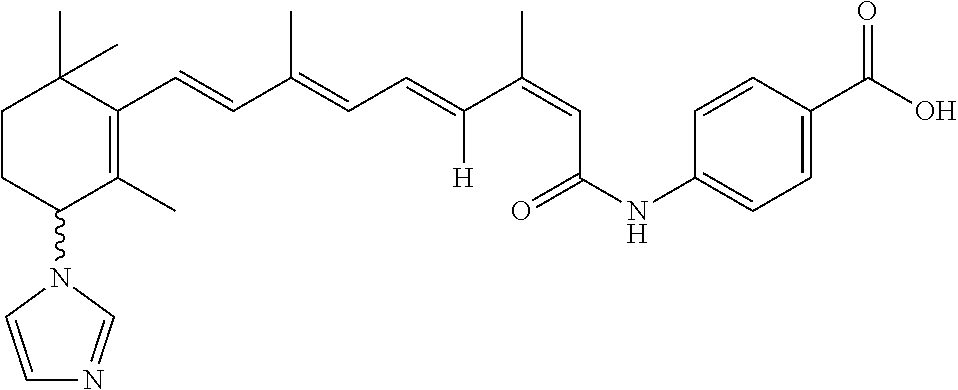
C1CC(N2C=CN=C2)C(C)=C(C=CC(=CC=C(C(=CC(NC2=CC=C(C(O)=O)C=C2)=O)C)[H])C)C1(C)C
